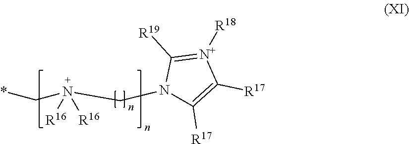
*CN(CN1C([R17])=C([R17])[N+]([R18])=C1[R19])([R16])[R16]
